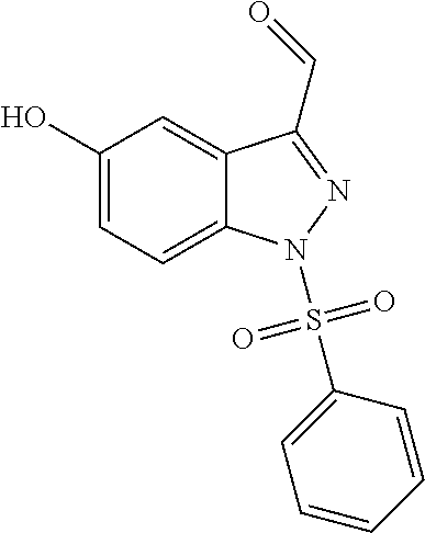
C1(O)=CC=C2C(=C1)C(C=O)=NN2S(C1=CC=CC=C1)(=O)=O
